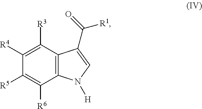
C12=C(C([R3])=C([R4])C([R5])=C1[R6])C(C(=O)[R1])=CN2[H]
